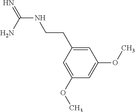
N(C(N)=N)CCC1=CC(OC)=CC(OC)=C1
